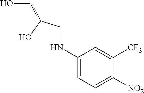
N(CC(O)CO)C1=CC=C([NO2])C([CF3])=C1
